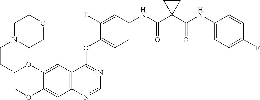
C12=C(C=C(OCCCN3CCOCC3)C(OC)=C1)C(OC1=CC=C(NC(C3(C(NC4=CC=C(F)C=C4)=O)CC3)=O)C=C1F)=NC=N2
